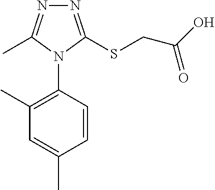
N1=C(SCC(O)=O)N(C2=C(C)C=C(C)C=C2)C(C)=N1
